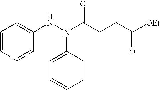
C1=CC=CC(NN(C(CCC([OEt])=O)=O)C2=CC=CC=C2)=C1
